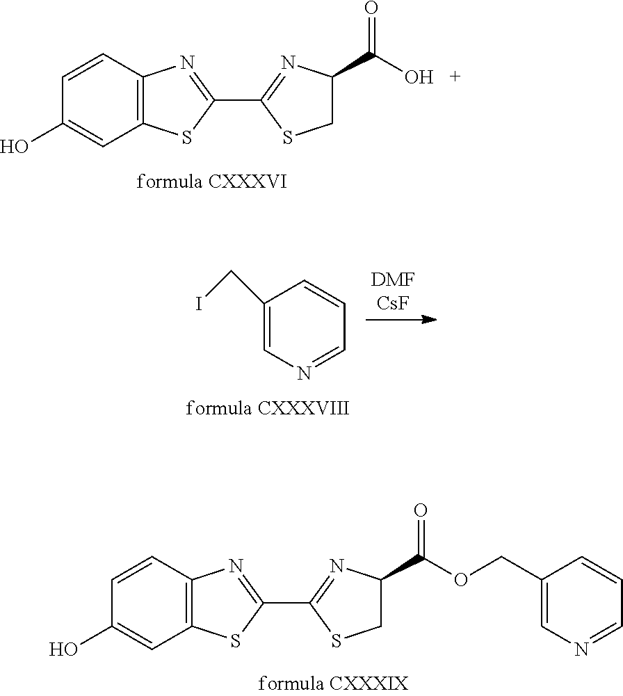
C1=CC(O)=CC2=C1N=C(C1=NC(C(O)=O)CS1)S2.C1=CC(O)=CC2=C1N=C(C1=NC(C(OCC3=CN=CC=C3)=O)CS1)S2.C1(CI)=CN=CC=C1
